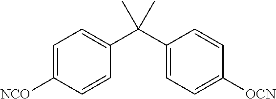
[NCO]C1=CC=C(C(C2=CC=C([OCN])C=C2)(C)C)C=C1
